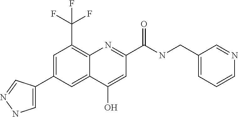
C12=CC(C3=CNN=C3)=CC(C(F)(F)F)=C1N=C(C(NCC1=CC=CN=C1)=O)C=C2O
